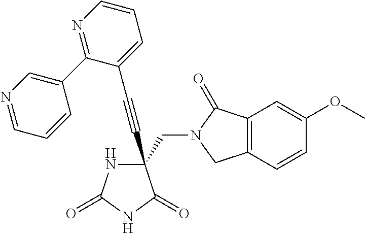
C(#CC1(CN2C(=O)C3=C(C2)C=CC(OC)=C3)NC(=O)NC1=O)C1=CC=CN=C1C1=CN=CC=C1
